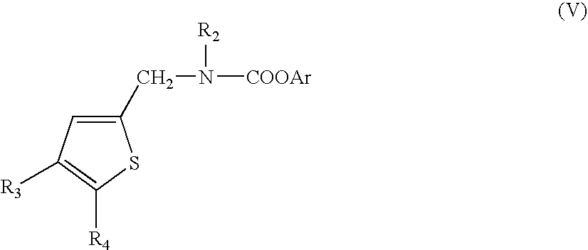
C1(CN([R2])[COOAr])=CC([R3])=C([R4])S1
